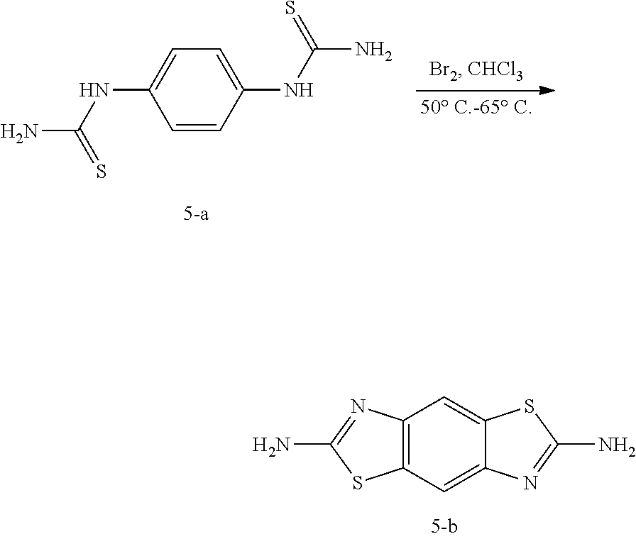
C1=CC(NC(N)=S)=CC=C1NC(N)=S.C12=C(C=C3C(=C1)SC(N)=N3)SC(N)=N2
